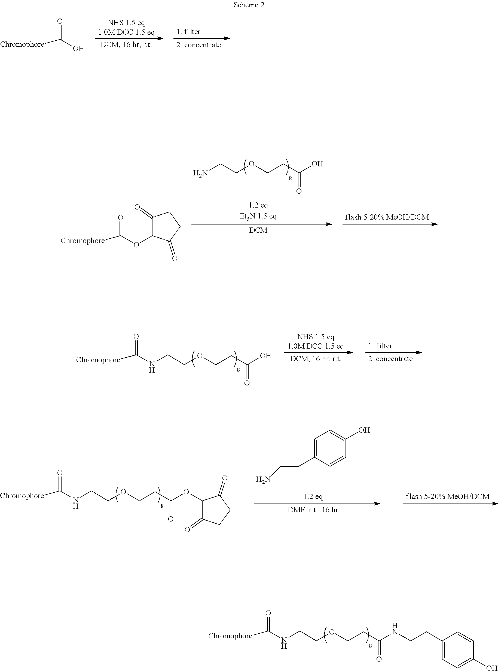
O=C(NCCOCCC(NCCC1=CC=C(O)C=C1)=O)[Chromophore].O=C(O)[Chromophore].NCCOCCC(O)=O.O=C(OC1C(=O)CCC1=O)[Chromophore].O=C(NCCOCCC(O)=O)[Chromophore].C1=C(CCN)C=CC(O)=C1.O=C(NCCOCCC(OC1C(=O)CCC1=O)=O)[Chromophore]
